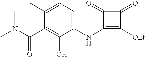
CN(C(C1=C(O)C(NC2=C([OEt])C(=O)C2=O)=CC=C1C)=O)C
